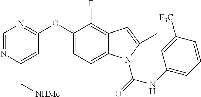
C(C1=CC(OC2=CC=C3C(=C2F)C=C(C)N3C(=O)NC2=CC=CC([F3C])=C2)=NC=N1)[NHMe]
